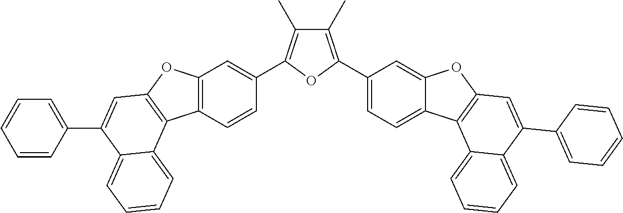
C12=C(C=CC(C3=C(C)C(C)=C(C4=CC=C5C(=C4)OC4=C5C5=CC=CC=C5C(C5=CC=CC=C5)=C4)O3)=C1)C1=C(O2)C=C(C2=CC=CC=C2)C2=CC=CC=C12
